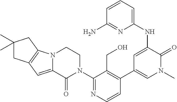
C1=CN=C(N2CCN3C(=CC4=C3CC(C)(C)C4)C2=O)C(CO)=C1C1=CN(C)C(=O)C(NC2=CC=CC(N)=N2)=C1
